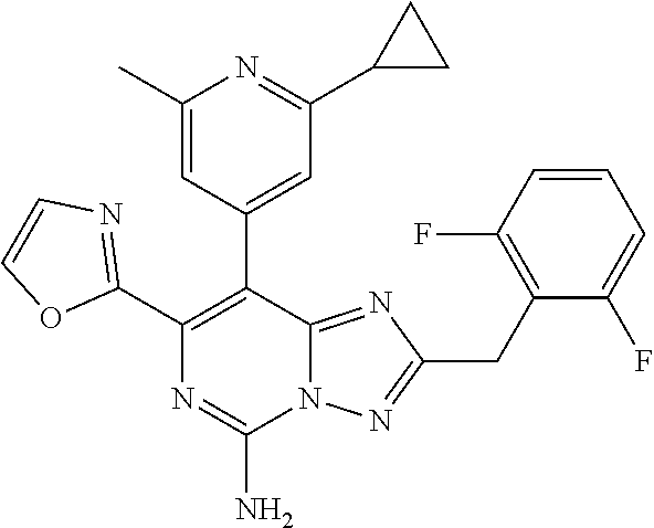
C1(C2=C(C3=CC(C4CC4)=NC(C)=C3)C3=NC(CC4=C(F)C=CC=C4F)=NN3C(N)=N2)=NC=CO1
